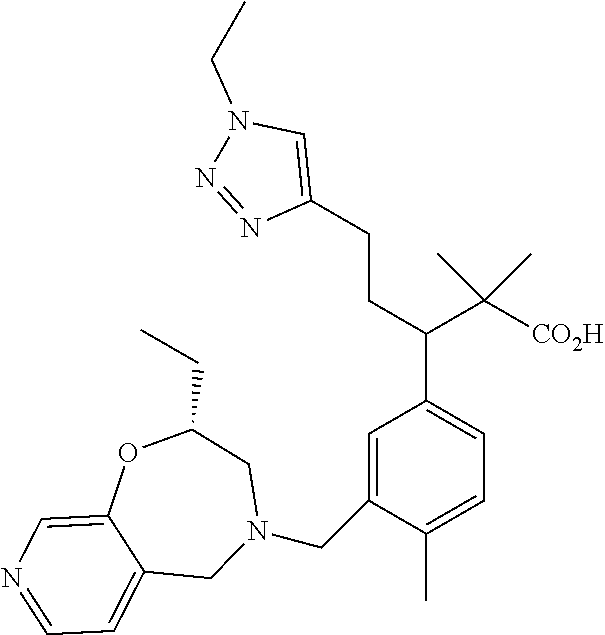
C1=C(CN2CC(CC)OC3=CN=CC=C3C2)C(C)=CC=C1C(C([CO2H])(C)C)CCC1=CN(CC)N=N1
